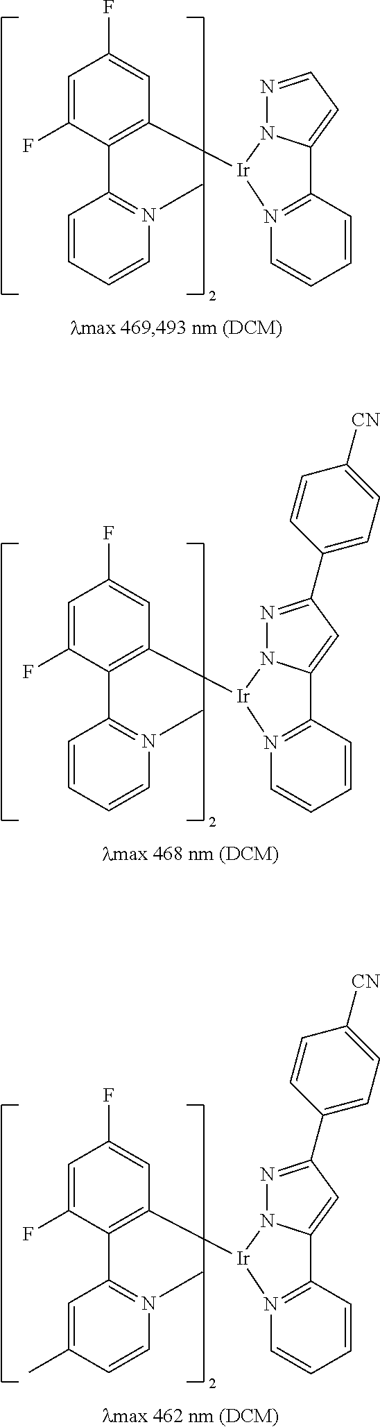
C1=C(F)C(C2=N(C)C=CC=C2)=C([Ir]2N3=C(C=CC=C3)C3=CC=NN32)C=C1F.C1=C(F)C(C2=N(C)C=CC=C2)=C([Ir]2N3=C(C=CC=C3)C3=CC(C4=CC=C([CN])C=C4)=NN32)C=C1F.C1=C(F)C(C2=N(C)C=CC(C)=C2)=C([Ir]2N3=C(C=CC=C3)C3=CC(C4=CC=C([CN])C=C4)=NN32)C=C1F
